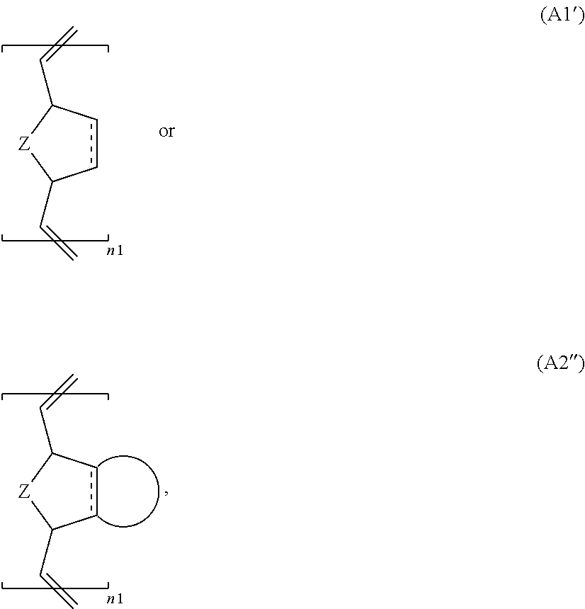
c1cC(C=C)[Z]C1C=C.c1cC(C=C)[Z]C1C=C
